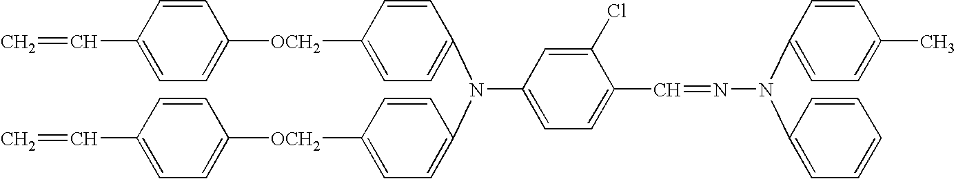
C1(N(C2=CC=C([OCH2]C3=CC=C(C=C)C=C3)C=C2)C2=CC=C([OCH2]C3=CC=C(C=C)C=C3)C=C2)=CC=C(C=NN(C2=CC=C(C)C=C2)C2=CC=CC=C2)C(Cl)=C1
